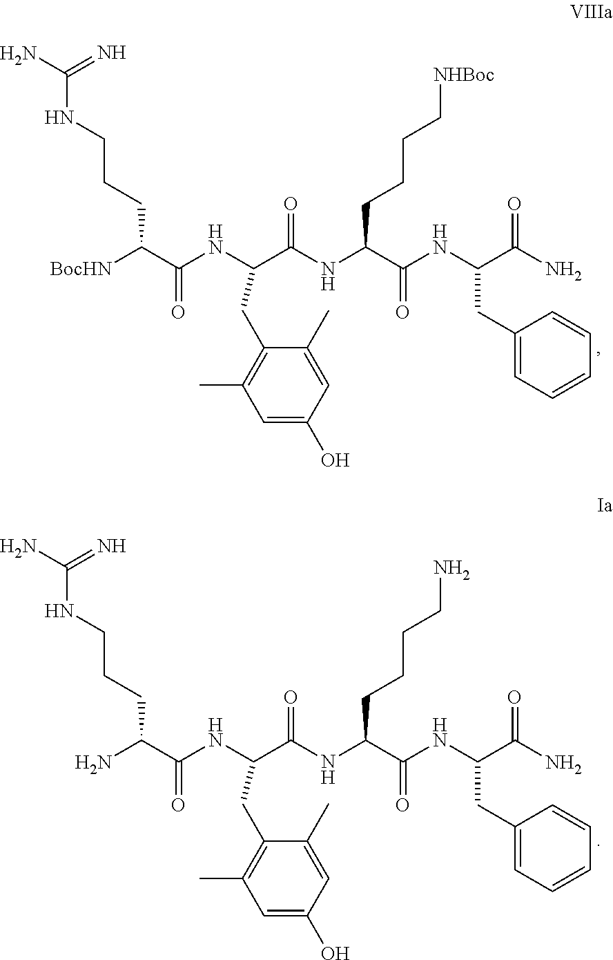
[BocHN]C(C(NC(C(NC(C(NC(C(N)=O)CC1=CC=CC=C1)=O)CCCC[NHBoc])=O)CC1=C(C)C=C(O)C=C1C)=O)CCCNC(N)=N.NC(C(NC(C(NC(C(NC(C(N)=O)CC1=CC=CC=C1)=O)CCCCN)=O)CC1=C(C)C=C(O)C=C1C)=O)CCCNC(N)=N
